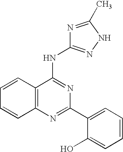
C12=C(N=C(C3=CC=CC=C3O)N=C1NC1=NNC(C)=N1)C=CC=C2
